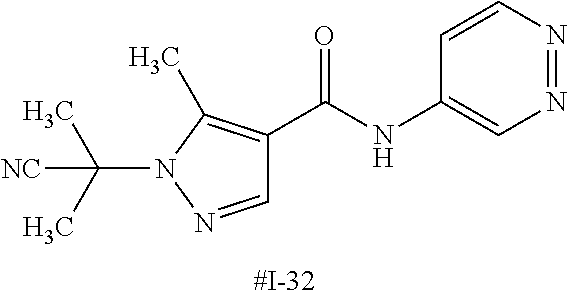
N1=NC=CC(NC(=O)C2=C(C)N(C(C)(C)[NC])N=C2)=C1
